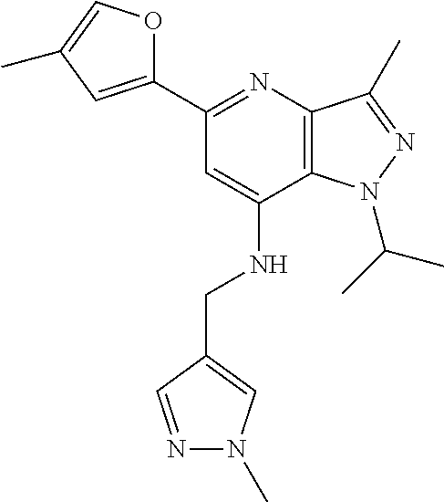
C1(C2=CC(C)=CO2)=NC2=C(C(NCC3=CN(C)N=C3)=C1)N(C(C)C)N=C2C
